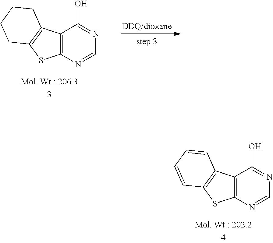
C12=C(N=CN=C1O)SC1=C2CCCC1.C12=C(N=CN=C1O)SC1=C2C=CC=C1
